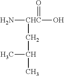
N[CHC](O)(=O)CC(C)C
